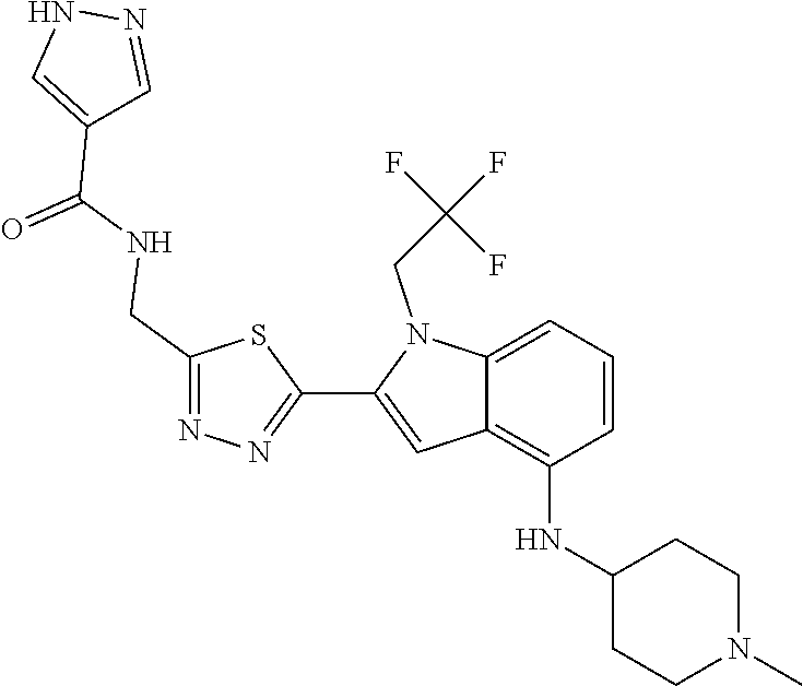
N1(C)CCC(NC2=C3C=C(C4=NN=C(CNC(=O)C5=CNN=C5)S4)N(CC(F)(F)F)C3=CC=C2)CC1
